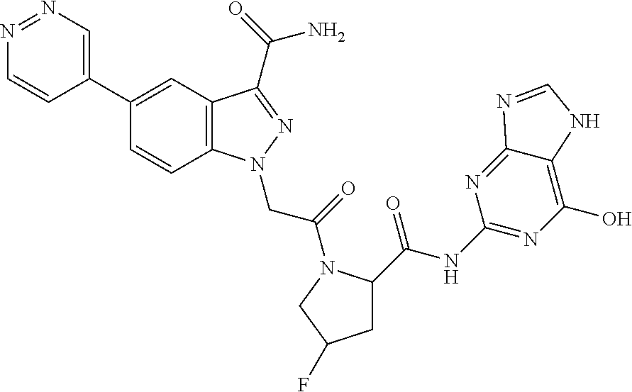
N1=NC=C(C2=CC3=C(C=C2)N(CC(=O)N2C(C(=O)NC4=NC(O)=C5C(=N4)N=CN5)CC(F)C2)N=C3C(=O)N)C=C1
